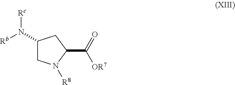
N(C1CN([R8])C(C(=O)[OR7])C1)([Rb])[Rc]
